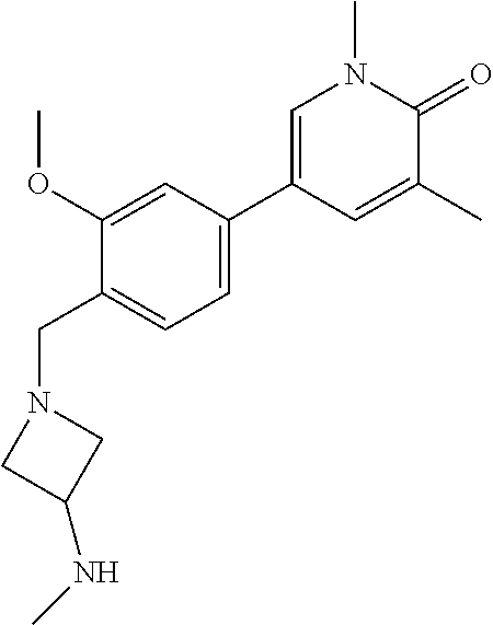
C1=C(C2=CN(C)C(=O)C(C)=C2)C=C(OC)C(CN2CC(NC)C2)=C1
